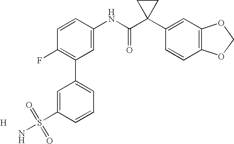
C1=CC(NC(C2(C3=CC4=C(C=C3)OCO4)CC2)=O)=CC(C2=CC=CC(S(=O)(=O)N)=C2)=C1F.[H]
